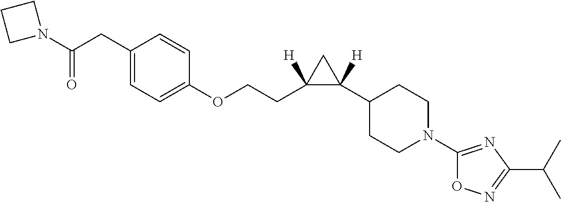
C1=C(CC(N2CCC2)=O)C=CC(OCCC2([H])C(C3CCN(C4=NC(C(C)C)=NO4)CC3)([H])C2)=C1
